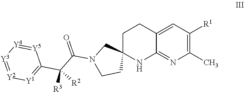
C1(C)=C([R1])C=C2C(=N1)NC1(CC2)CN(C(C([R2])([R3])(C)C2=[Y1][Y2]=[Y3][Y4]=[Y5]2)=O)CC1
